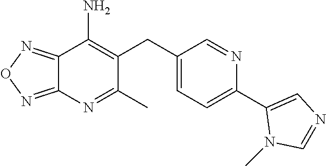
C12=NON=C1N=C(C)C(CC1=CC=C(C3=CN=CN3C)N=C1)=C2N
